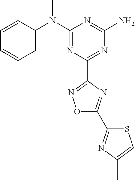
C1=CC(N(C2=NC(C3=NOC(C4=NC(C)=CS4)=N3)=NC(N)=N2)C)=CC=C1
